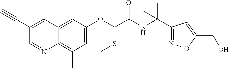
C1(C#C)=CC2=CC(OC(SC)C(=O)NC(C3=NOC(CO)=C3)(C)C)=CC(C)=C2N=C1
